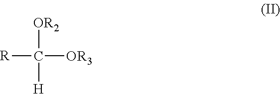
[OR2]C([R])([H])[OR3]
